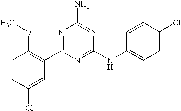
C1=CC(Cl)=CC(C2=NC(N)=NC(NC3=CC=C(Cl)C=C3)=N2)=C1OC
